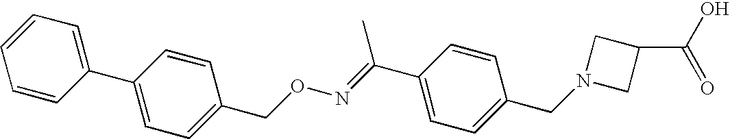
C1=CC(C2=CC=C(CON=C(C3=CC=C(CN4CC(C(O)=O)C4)C=C3)C)C=C2)=CC=C1
